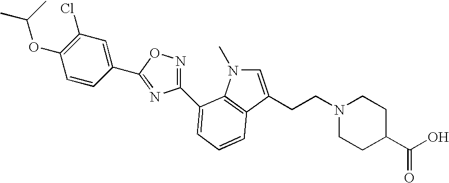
N1=C(C2=CC(Cl)=C(OC(C)C)C=C2)ON=C1C1=CC=CC2=C1N(C)C=C2CCN1CCC(C(O)=O)CC1
